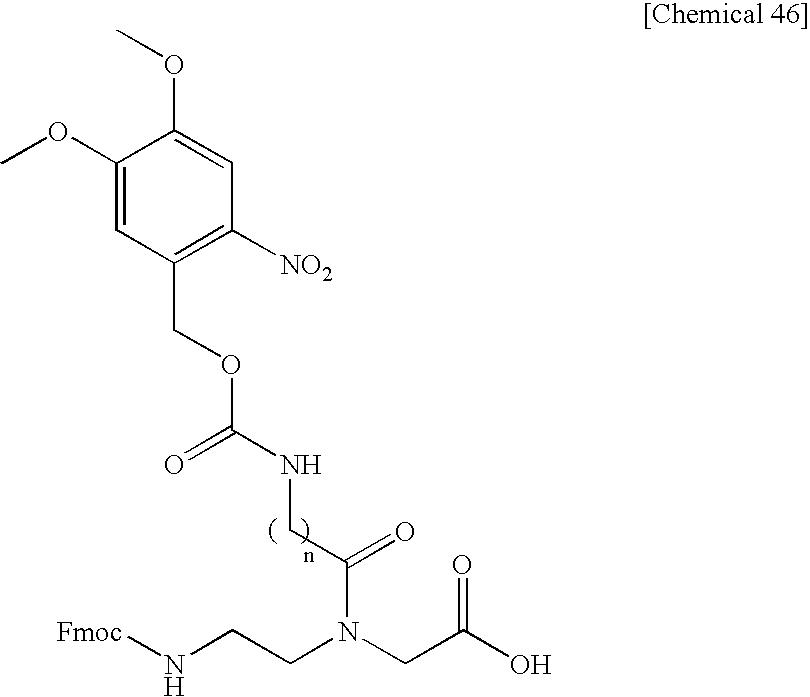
[Fmoc]NCCN(CC(O)=O)C(CNC(OCC1=C([NO2])C=C(OC)C(OC)=C1)=O)=O
